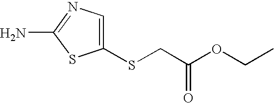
C1(SCC(OCC)=O)=CN=C(N)S1
